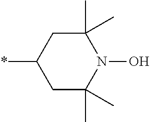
C1(C)(C)CC(*)CC(C)(C)N1O
